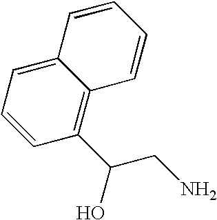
C12=CC=CC(C(O)CN)=C1C=CC=C2
